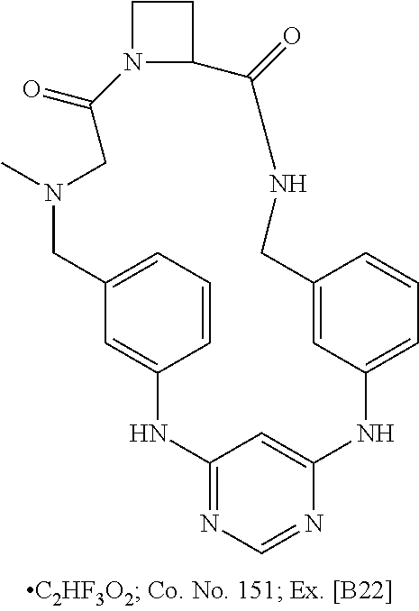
C12=NC=NC(=C1)NC1=CC=CC(=C1)CNC(=O)C1N(CC1)C(=O)CN(C)CC1=CC=CC(=C1)N2
